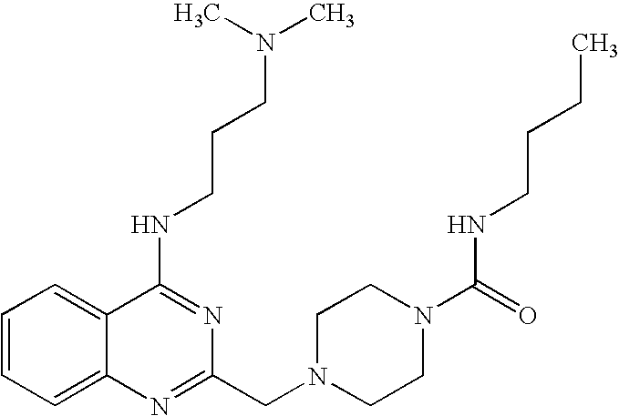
C1=CC=C2C(=C1)C(NCCCN(C)C)=NC(CN1CCN(C(=O)NCCCC)CC1)=N2
